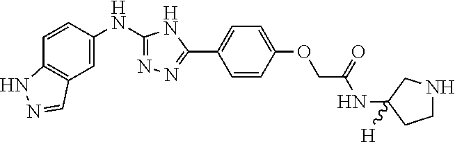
C1=CC(NC2=NN=C(C3=CC=C(OCC(NC4([H])CCNC4)=O)C=C3)N2)=CC2=C1NN=C2
